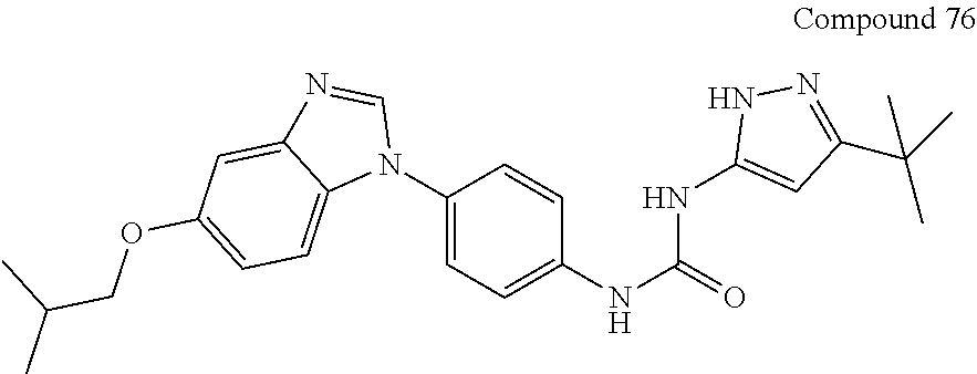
C1(N2C=NC3=CC(OCC(C)C)=CC=C23)=CC=C(NC(=O)NC2=CC(C(C)(C)C)=NN2)C=C1
